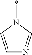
C1=CN(*)C=N1
